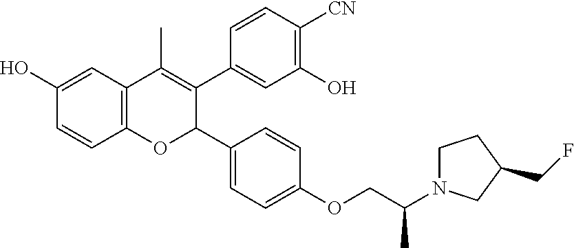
C12=C(C=C(O)C=C1)C(C)=C(C1=CC(O)=C([CN])C=C1)C(C1=CC=C(OCC(N3CCC(CF)C3)C)C=C1)O2
